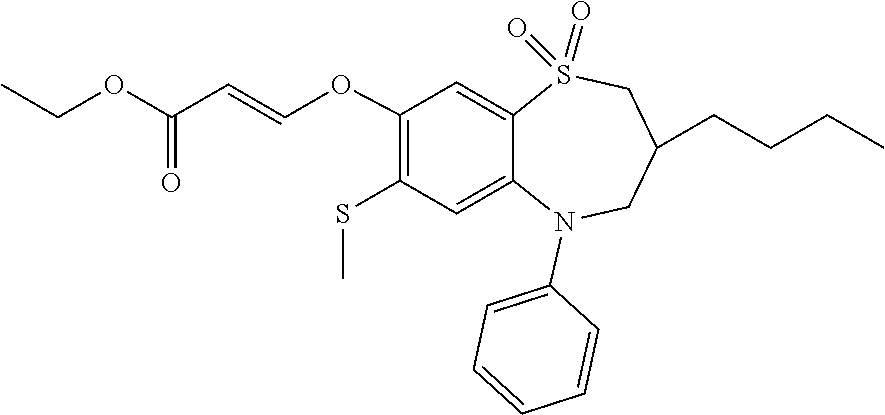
C(=COC1=C(SC)C=C2C(=C1)S(=O)(=O)CC(CCCC)CN2C1=CC=CC=C1)C(=O)OCC
